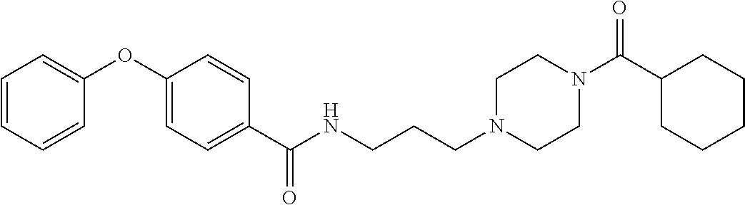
C1=CC(OC2=CC=CC=C2)=CC=C1C(NCCCN1CCN(C(C2CCCCC2)=O)CC1)=O
